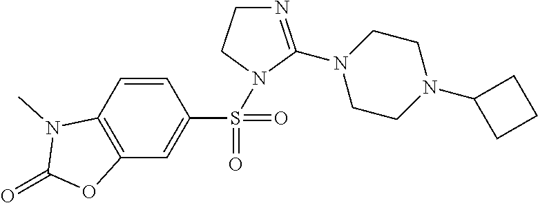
C12=C(C=CC(S(=O)(=O)N3CCN=C3N3CCN(C4CCC4)CC3)=C1)N(C)C(=O)O2
